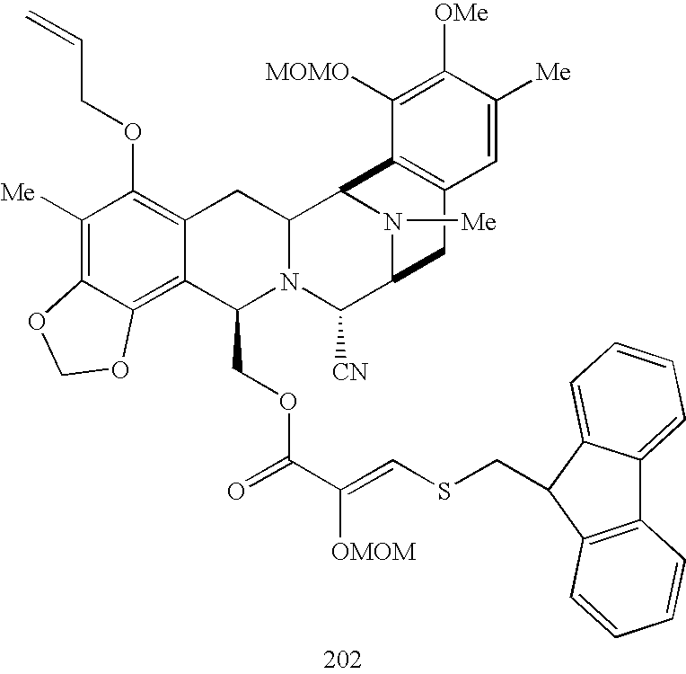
C1([Me])=C2C(=C3C(=C1OCC=C)CC1N(C3COC(C(=CSCC3C4=CC=CC=C4C4=C3C=CC=C4)[OMOM])=O)C([CN])C3N([Me])C1C1=C(C3)C=C([Me])C([OMe])=C1[MOMO])OCO2
